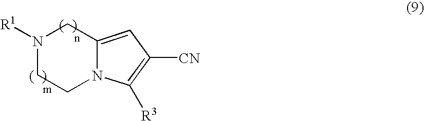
[R1]N1CC2=CC([CN])=C([R3])N2CC1
